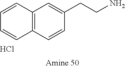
C1=CC(CCN)=CC2=C1C=CC=C2.Cl
